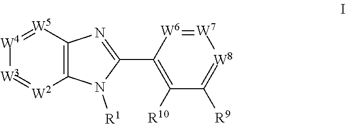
[W7]1=[W6]C(C2=NC3=C(N2[R1])[W2]=[W3][W4]=[W5]3)=C([R10])C([R9])=[W8]1
